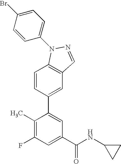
C1=CC(C2=CC(C(NC3CC3)=O)=CC(F)=C2C)=CC2=C1N(C1=CC=C(Br)C=C1)N=C2
